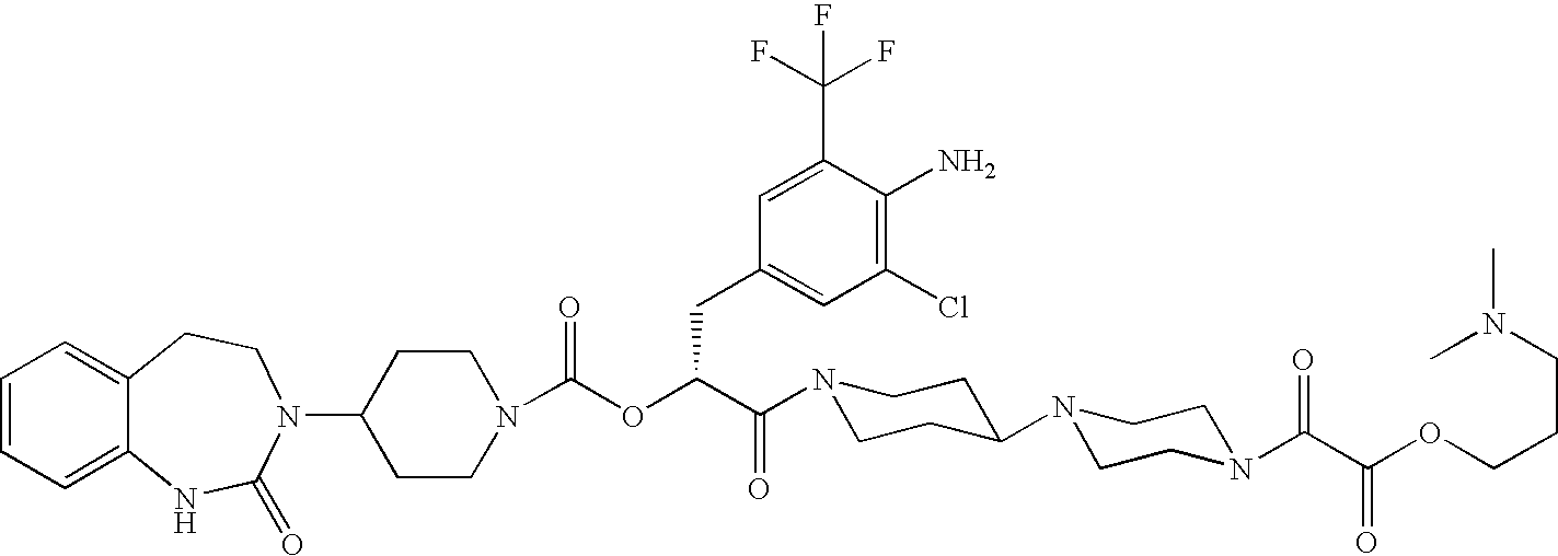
C1=CC=C2C(=C1)CCN(C1CCN(C(OC(C(N3CCC(N4CCN(C(C(OCCCN(C)C)=O)=O)CC4)CC3)=O)CC3=CC(Cl)=C(N)C(C(F)(F)F)=C3)=O)CC1)C(=O)N2
